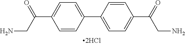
C1(C(CN)=O)=CC=C(C2=CC=C(C(=O)CN)C=C2)C=C1
